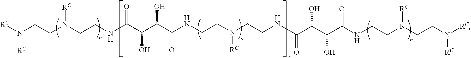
[RC]N(CCN(CCNC(C(O)C(C(NCCN(CCNC(C(C(C(NCCN(CCN([RC])[RC])[RC])=O)O)O)=O)[RC])=O)O)=O)[RC])[RC]
